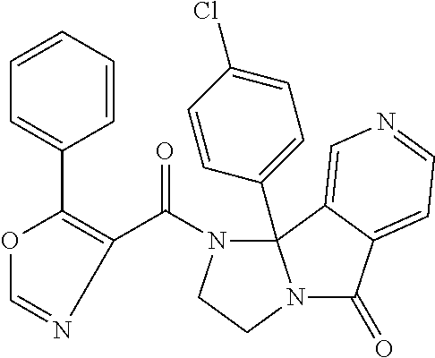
C1=CC(C23N(C(C4=C(C5=CC=CC=C5)OC=N4)=O)CCN2C(=O)C2=CC=NC=C32)=CC=C1Cl
